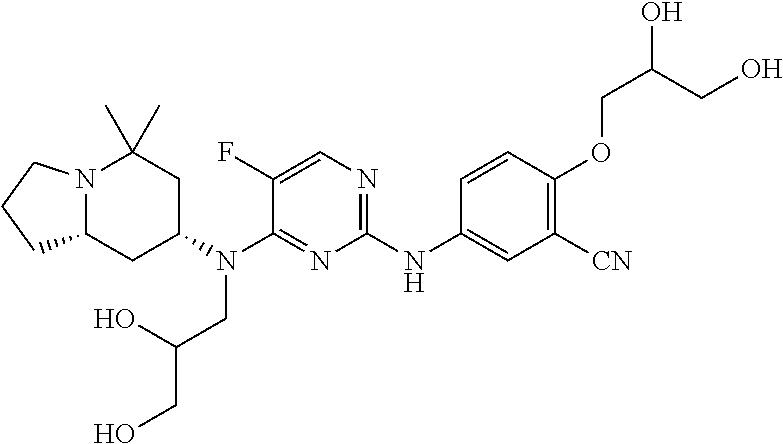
N12C(CC(N(C3=NC(NC4=CC([CN])=C(OCC(CO)O)C=C4)=NC=C3F)CC(CO)O)CC1(C)C)CCC2
